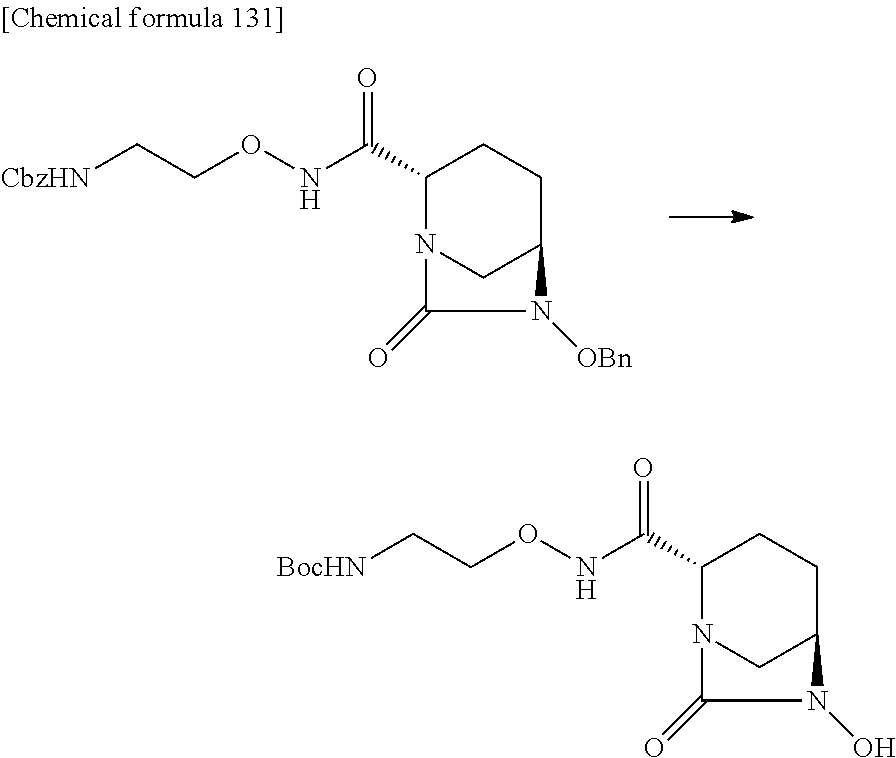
C1(C(NOCC[BocHN])=O)N2CC(CC1)N(O)C2=O.C1(C(NOCC[CbzHN])=O)N2CC(CC1)N([OBn])C2=O
